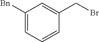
C1([Bn])=CC=CC(CBr)=C1
